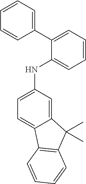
C1(C2=CC=CC=C2NC2=CC=C3C(=C2)C(C)(C)C2=C3C=CC=C2)=CC=CC=C1
